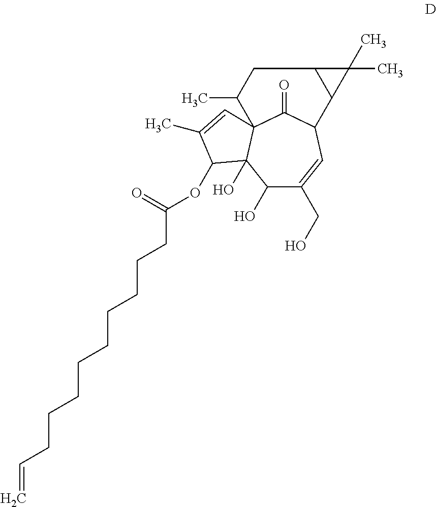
C1(O)C(CO)=CC2C(=O)C3(C1(O)C(OC(CCCCCCCCCC=C)=O)C(C)=C3)C(C)CC1C2C1(C)C
